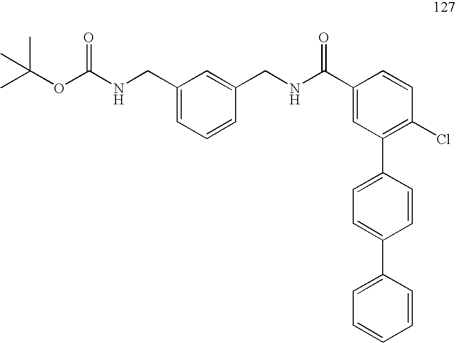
C1(C(NCC2=CC(CNC(OC(C)(C)C)=O)=CC=C2)=O)=CC(C2=CC=C(C3=CC=CC=C3)C=C2)=C(Cl)C=C1
